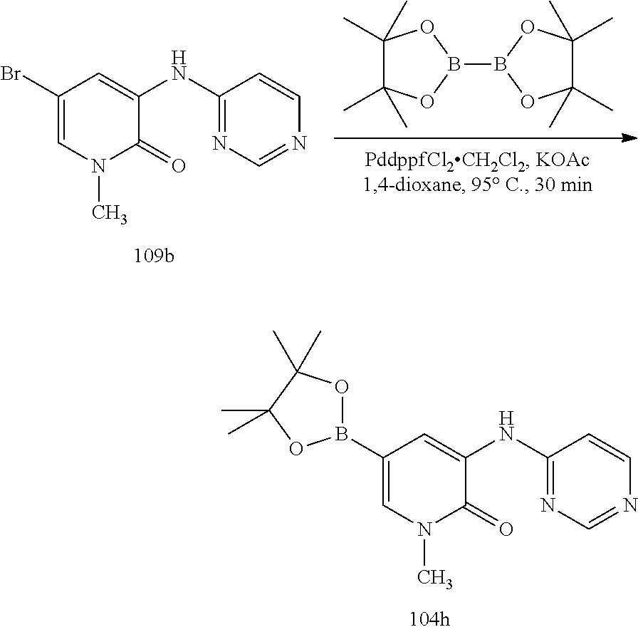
C1(B2OC(C)(C)C(C)(C)O2)=CN(C)C(=O)C(NC2=NC=NC=C2)=C1.C1(C)(C)C(C)(C)OB(B2OC(C)(C)C(C)(C)O2)O1.C1(Br)=CN(C)C(=O)C(NC2=NC=NC=C2)=C1
